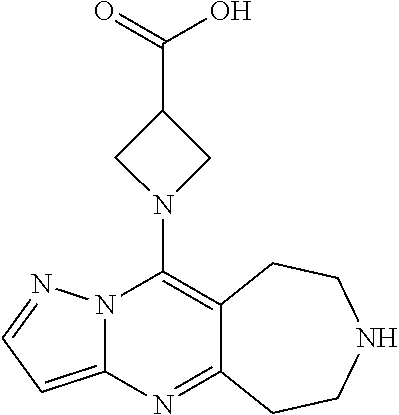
N12C(=CC=N1)N=C1C(=C2N2CC(C(=O)O)C2)CCNCC1
